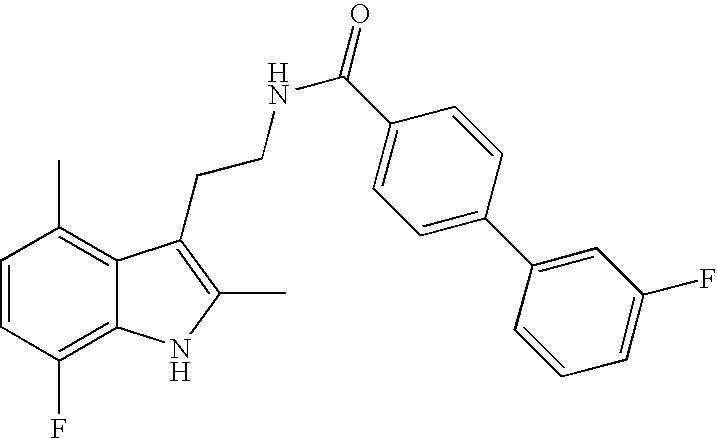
C1=CC(F)=C2C(=C1C)C(CCNC(=O)C1=CC=C(C3=CC(F)=CC=C3)C=C1)=C(C)N2
